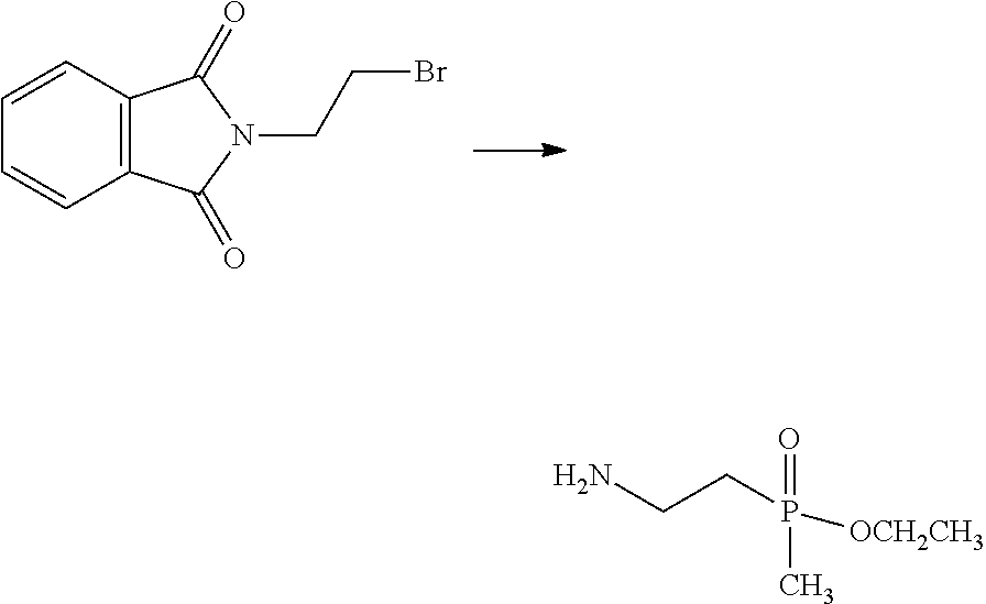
C1=CC2=C(C=C1)C(=O)N(CCBr)C2=O.NCCP(=O)(C)[OCH2CH3]
